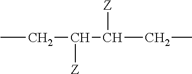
CCC(C(CC)[Z])[Z]
